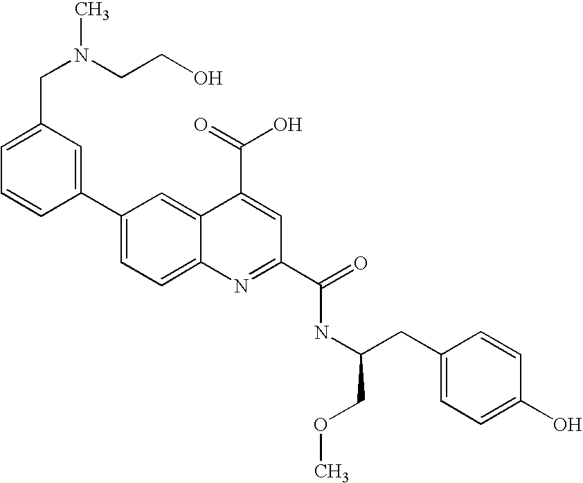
C1(CN(CCO)C)=CC=CC(C2=CC=C3C(=C2)C(C(=O)O)=CC(C(=O)NC(CC2=CC=C(O)C=C2)COC)=N3)=C1
